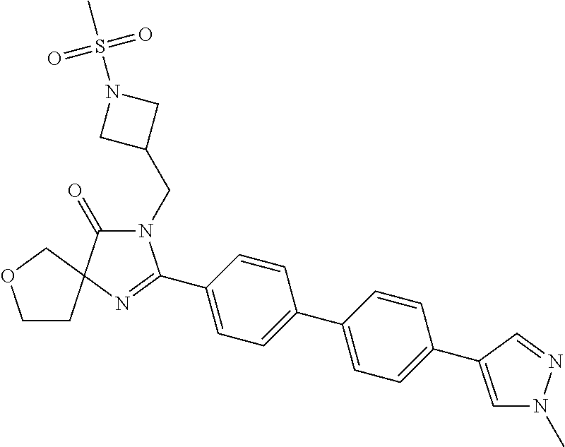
N1(CC2CN(S(C)(=O)=O)C2)C(=O)C2(N=C1C1=CC=C(C3=CC=C(C4=CN(C)N=C4)C=C3)C=C1)COCC2
